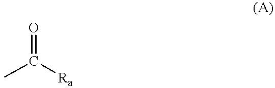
CC([Ra])=O
